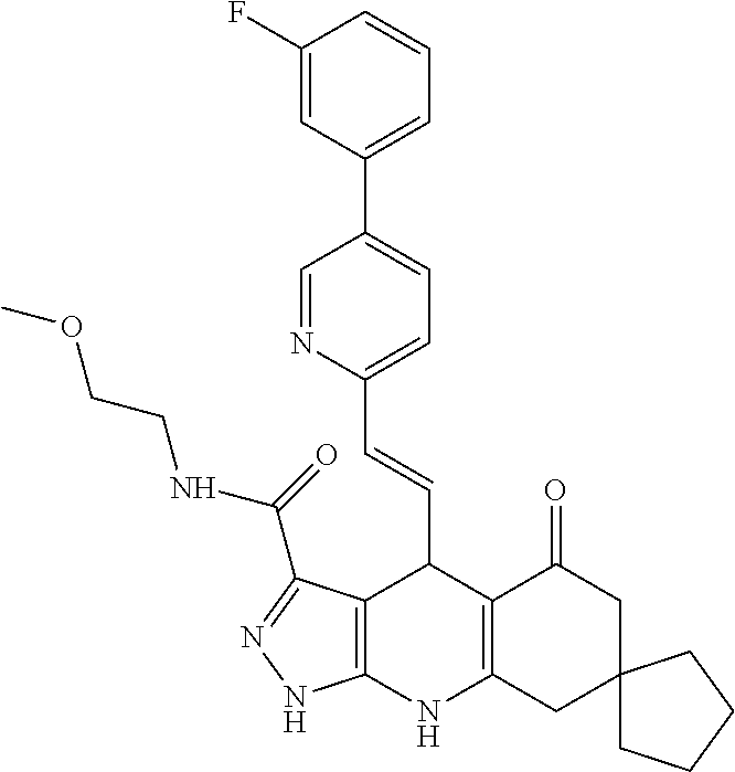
C1(F)=CC(C2=CC=C(C=CC3C4=C(NC5=C3C(=O)CC3(C5)CCCC3)NN=C4C(NCCOC)=O)N=C2)=CC=C1
